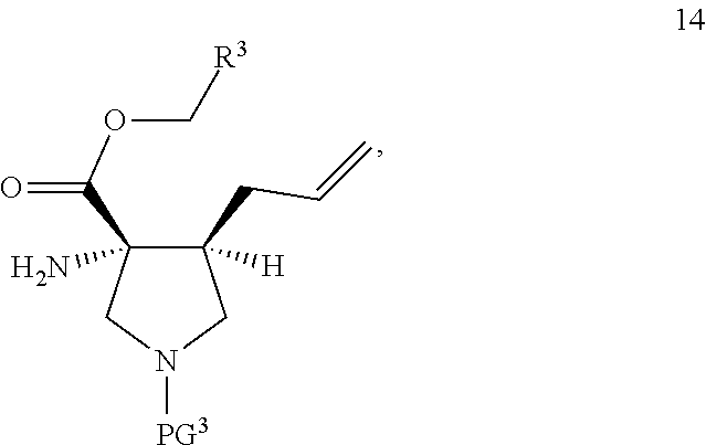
C1(C(OC[R3])=O)(N)C(CC=C)([H])CN([PG3])C1
